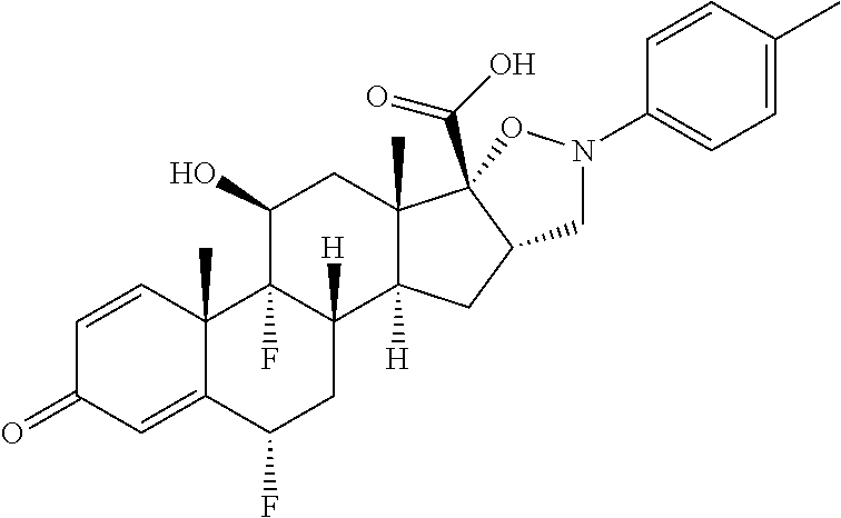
C1=CC2(C)C(=CC1=O)C(F)CC1([H])C2(F)C(O)CC2(C)C1([H])CC1C2(C(O)=O)ON(C2=CC=C(C)C=C2)C1
